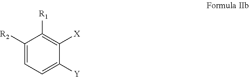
C1([R2])=CC=C([Y])C([X])=C1[R1]
